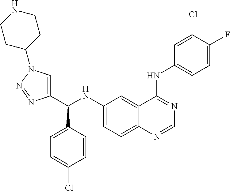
C1(C(NC2=CC=C3C(=C2)C(NC2=CC=C(F)C(Cl)=C2)=NC=N3)C2=CC=C(Cl)C=C2)=CN(C2CCNCC2)N=N1
